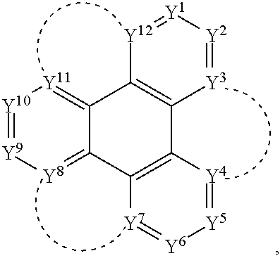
[Y10]1=[Y9][Y8]=C2C(=[Y11]1)C1=C(C3=C2[Y7]=[Y6][Y5]=[Y4]3)[Y3]=[Y2][Y1]=[Y12]1
